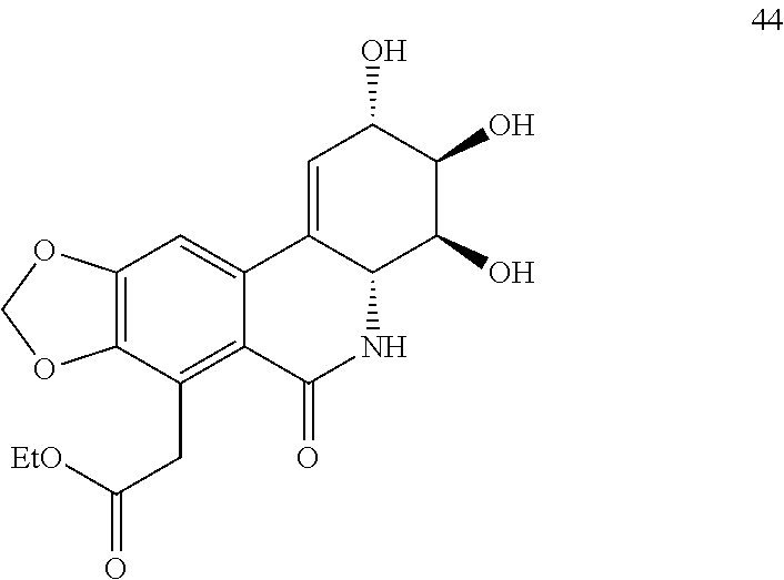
C12=CC(O)C(O)C(O)C1NC(=O)C1=C(CC(=O)[EtO])C3=C(C=C21)OCO3
